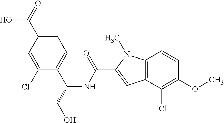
C1=C(C(=O)O)C=C(Cl)C(C(CO)NC(C2=CC3=C(N2C)C=CC(OC)=C3Cl)=O)=C1
